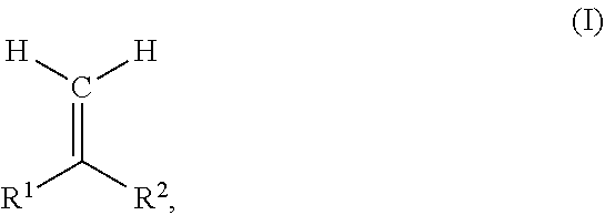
C([H])([H])=C([R2])[R1]
